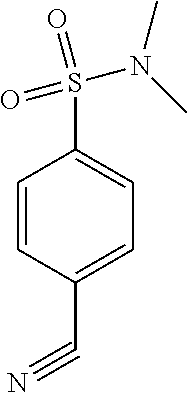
C1=CC(C#N)=CC=C1S(=O)(=O)N(C)C
